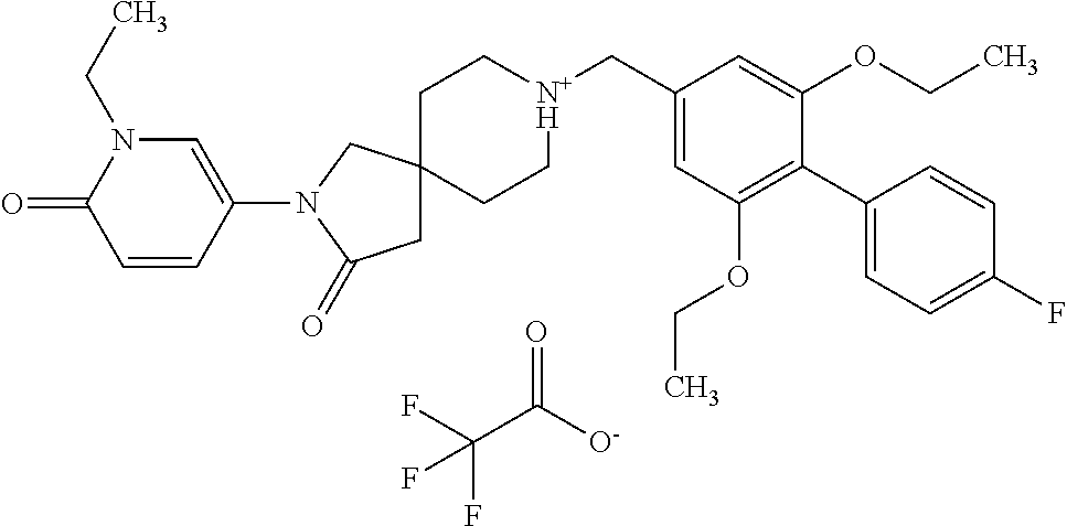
FC(C([O-])=O)(F)F.C1C[N+H](CC2=CC(OCC)=C(C3=CC=C(F)C=C3)C(OCC)=C2)CCC12CC(=O)N(C1=CN(CC)C(=O)C=C1)C2
